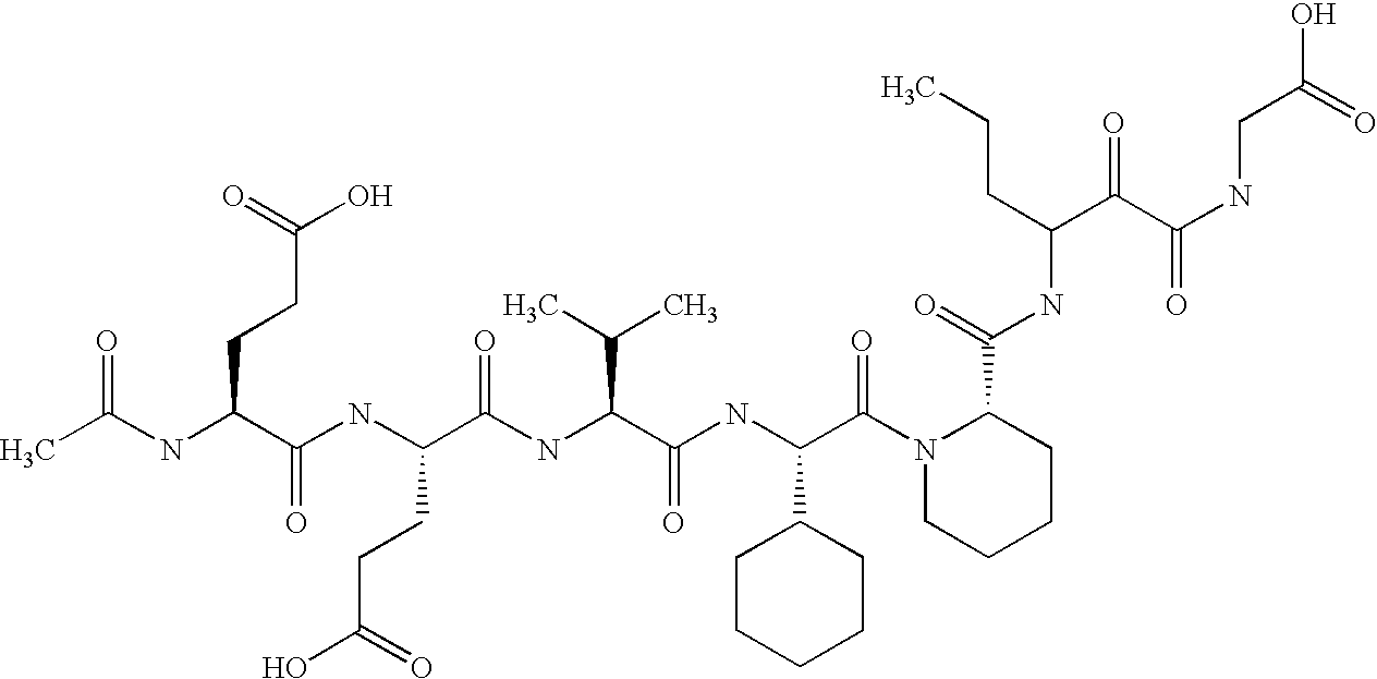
CC(NC(C(NC(C(NC(C(NC(C(N1CCCCC1C(=O)NC(C(C(NCC(O)=O)=O)=O)CCC)=O)C1CCCCC1)=O)C(C)C)=O)CCC(O)=O)=O)CCC(O)=O)=O
